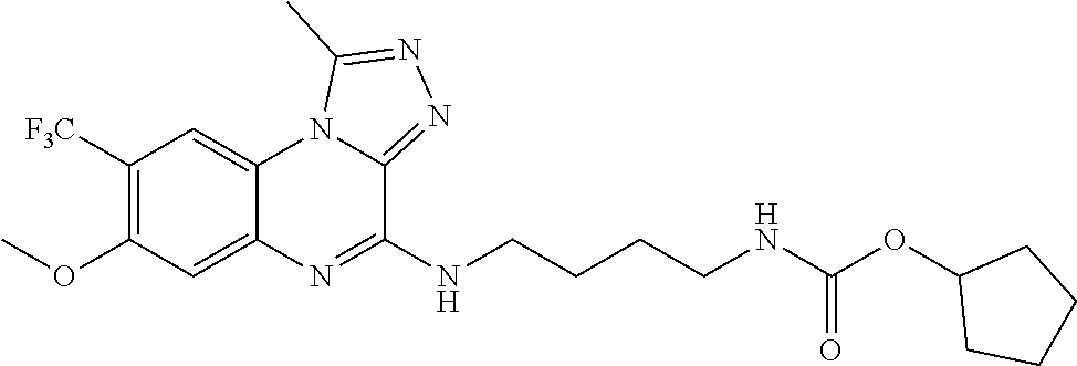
COC1=C([F3C])C=C2C(=C1)N=C(NCCCCNC(OC1CCCC1)=O)C1=NN=C(C)N21
